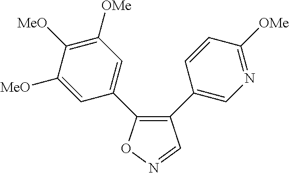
C1(C2=CN=C([OMe])C=C2)=C(C2=CC([OMe])=C([MeO])C([MeO])=C2)ON=C1
